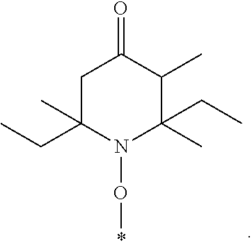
C1C(CC)(C)N(O*)C(C)(CC)C(C)C1=O
